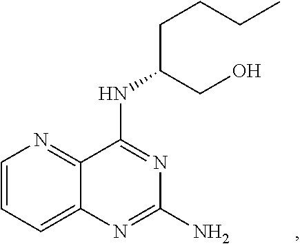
C1=CC=C2C(=N1)C(NC(CCCC)CO)=NC(N)=N2
